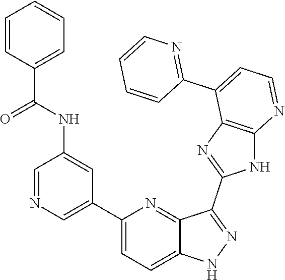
C1(C2=CN=CC(NC(=O)C3=CC=CC=C3)=C2)=CC=C2C(=N1)C(C1=NC3=C(N1)N=CC=C3C1=NC=CC=C1)=NN2
